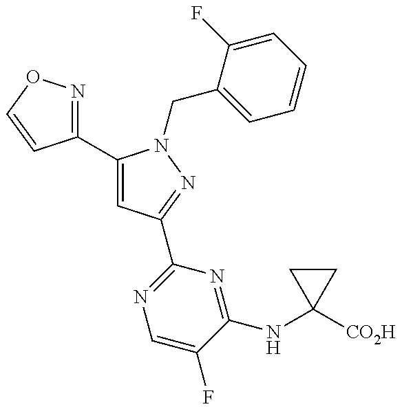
C1(C2=CC(C3=NC=C(F)C(NC4([CO2H])CC4)=N3)=NN2CC2=CC=CC=C2F)=NOC=C1
